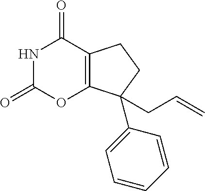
C12=C(C(C3=CC=CC=C3)(CC=C)CC1)OC(=O)NC2=O
